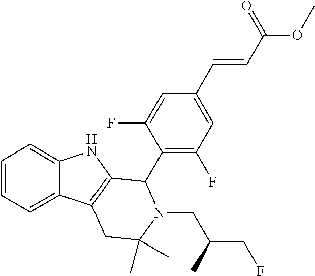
C1=CC=C2C(=C1)NC1=C2CC(C)(C)N(CC(CF)C)C1C1=C(F)C=C(C=CC(OC)=O)C=C1F
